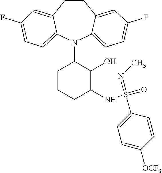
C1CC2=CC(F)=CC=C2N(C2CCCC(NS(=O)(=NC)C3=CC=C([OCF3])C=C3)C2O)C2=CC=C(F)C=C12
